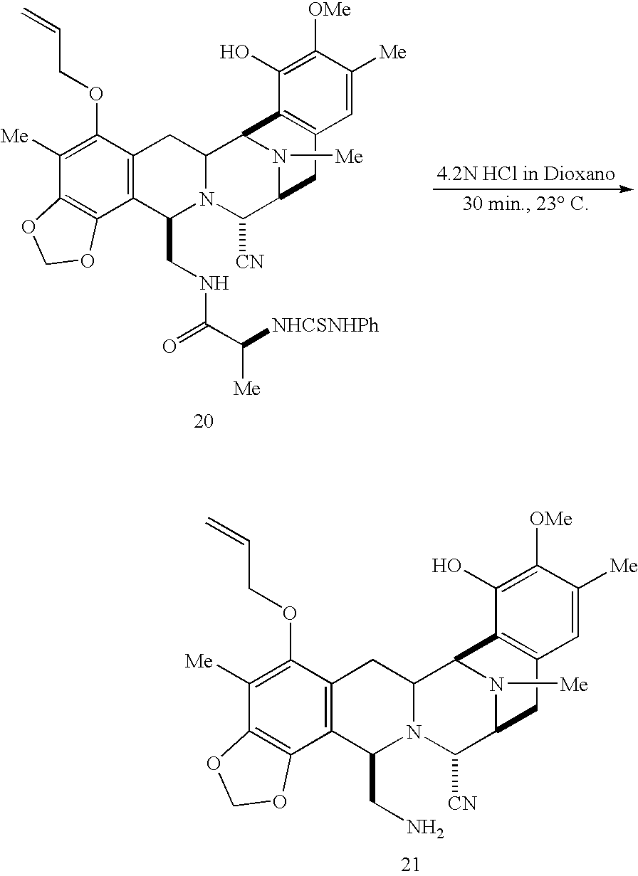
C1([Me])=C(OCC=C)C2=C(C3=C1OCO3)C(CNC(C([NHCSNHPh])[Me])=O)N1C(C2)C2N([Me])C(C1[CN])CC1=C2C(O)=C([OMe])C([Me])=C1.C1([Me])=C(OCC=C)C2=C(C3=C1OCO3)C(CN)N1C(C2)C2N([Me])C(C1[CN])CC1=C2C(O)=C([OMe])C([Me])=C1
